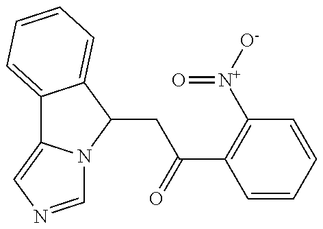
C12=CC=CC=C1C(CC(=O)C1=C([N+](=O)[O-])C=CC=C1)N1C2=CN=C1
